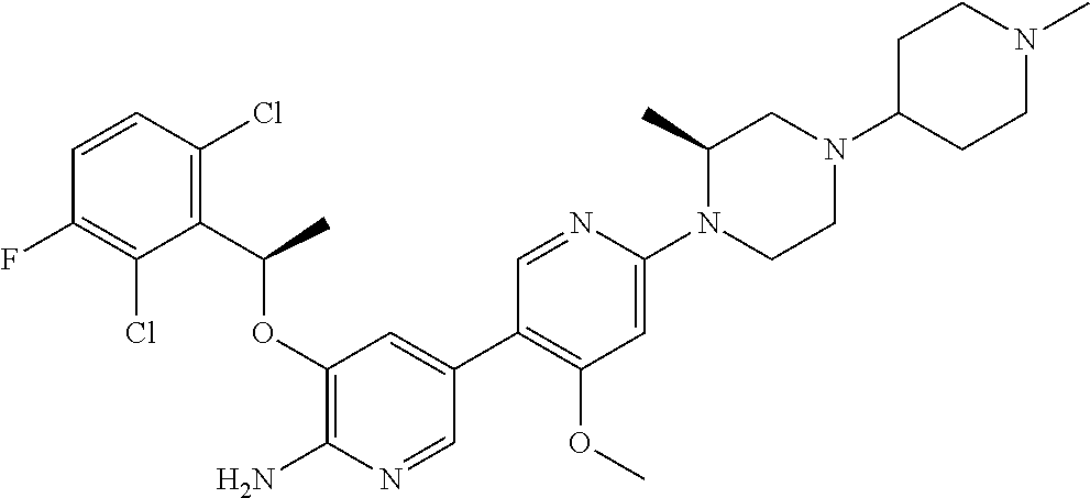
C1(OC(C2=C(Cl)C=CC(F)=C2Cl)C)=C(N)N=CC(C2=C(OC)C=C(N3CCN(C4CCN(C)CC4)CC3C)N=C2)=C1
